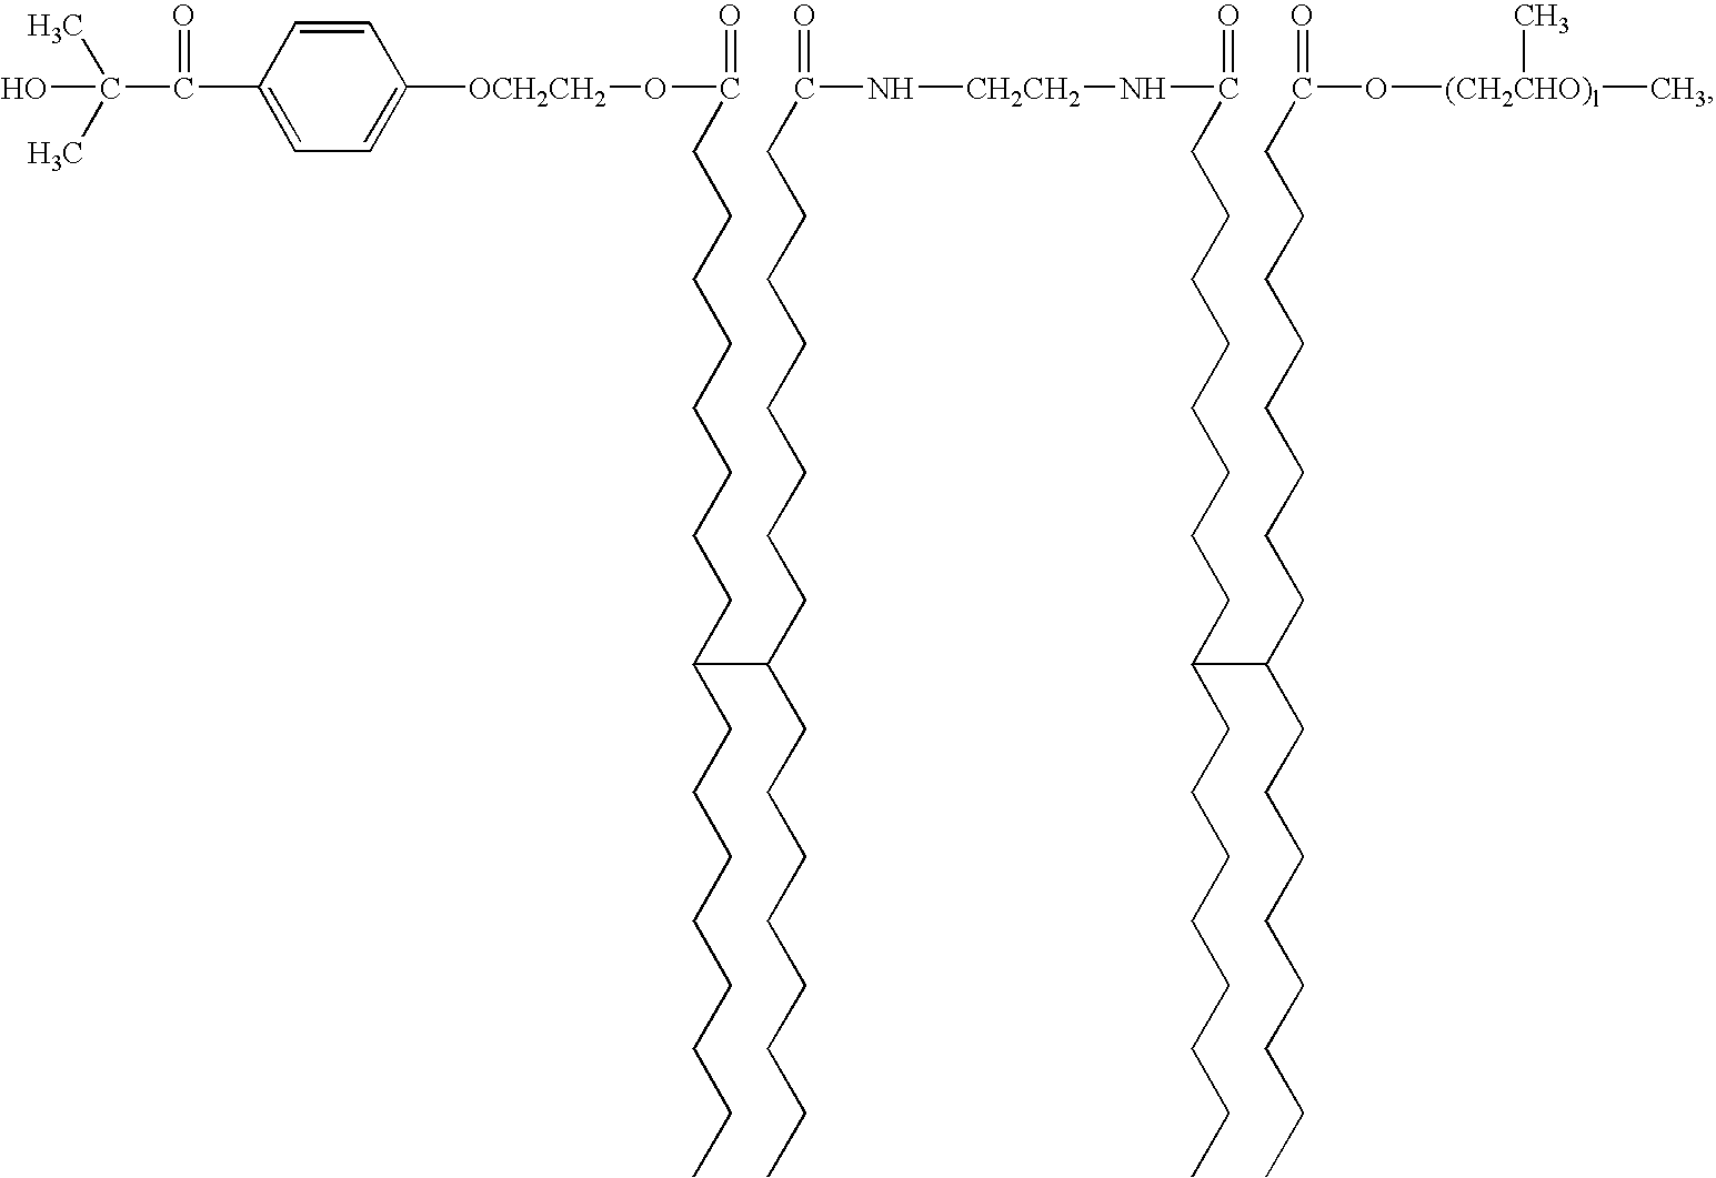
OC(C)(C)C(C1=CC=C([OCH2CH2]OC(=O)CCCCCCCCC(CCCCCCCC)C(CCCCCCCC)CCCCCCCCC(N[CH2CH2]NC(=O)CCCCCCCCC(CCCCCCCC)C(CCCCCCCC)CCCCCCCCC(O[(CH2CHO)l](C)C)=O)=O)C=C1)=O
